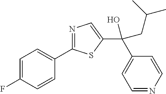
C1=C(F)C=CC(C2=NC=C(C(O)(C3=CC=NC=C3)CC(C)C)S2)=C1
